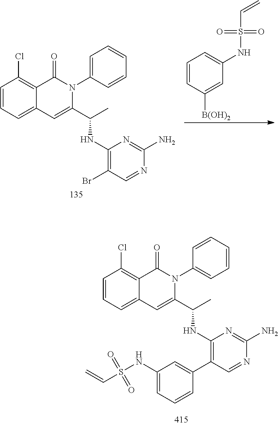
C1=CC=C2C(=C1Cl)C(=O)N(C1=CC=CC=C1)C(C(C)NC1=C(Br)C=NC(N)=N1)=C2.C1=CC([B(OH)2])=CC(NS(C=C)(=O)=O)=C1.C1=CC=C2C(=C1Cl)C(=O)N(C1=CC=CC=C1)C(C(C)NC1=C(C3=CC(NS(C=C)(=O)=O)=CC=C3)C=NC(N)=N1)=C2
